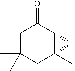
C1(=O)CC(C)(C)CC2(C)C1O2
